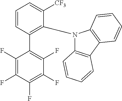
C1(F)=C(F)C(F)=C(F)C(F)=C1C1=C(N2C3=C(C4=C2C=CC=C4)C=CC=C3)C([CF3])=CC=C1
